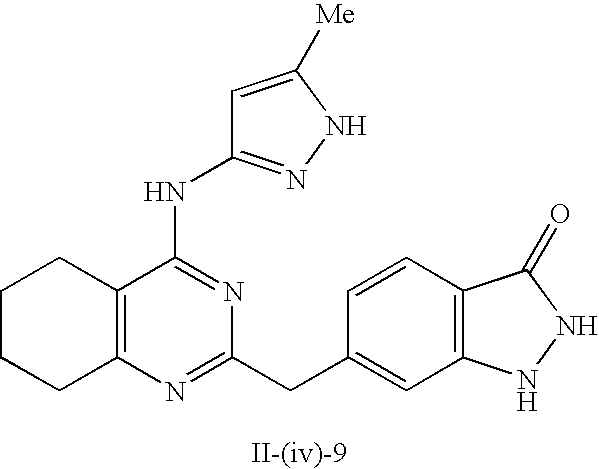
C12=C(N=C(CC3=CC4=C(C=C3)C(=O)NN4)N=C1NC1=NNC([Me])=C1)CCCC2
